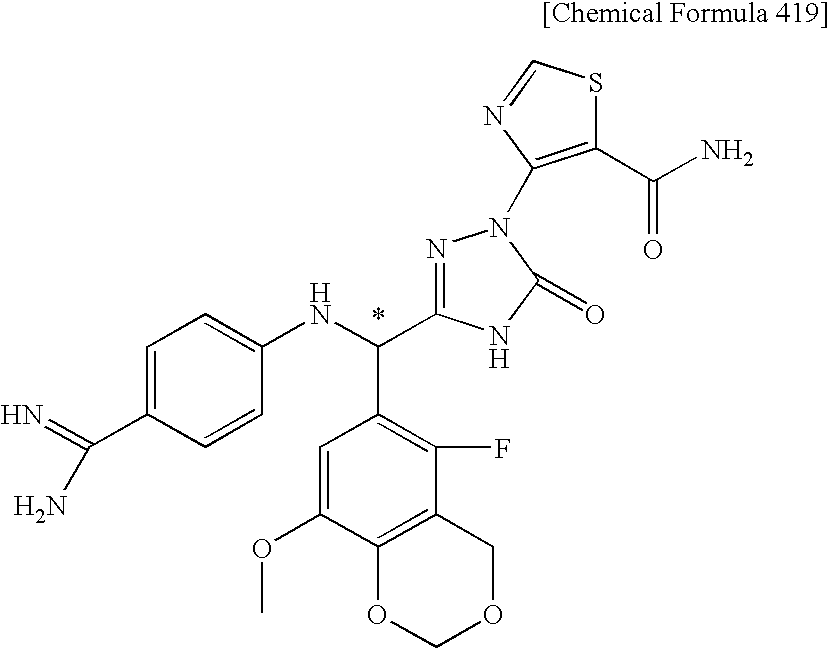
N=C(C1=CC=C(NC(C2=C(F)C3=C(C(OC)=C2)OCOC3)C2=NN(C3=C(C(N)=O)SC=N3)C(=O)N2)C=C1)N
